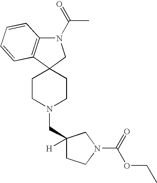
C1CN(CC2([H])CCN(C(OCC)=O)C2)CCC12CN(C(=O)C)C1=C2C=CC=C1
